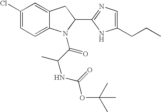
C12=CC=C(Cl)C=C1CC(C1=NC=C(CCC)N1)N2C(C(NC(OC(C)(C)C)=O)C)=O
